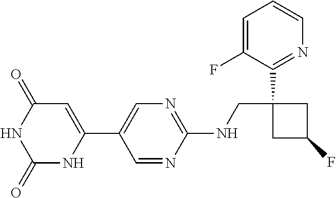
C1(NCC2(C3=NC=CC=C3F)CC(F)C2)=NC=C(C2=CC(=O)NC(=O)N2)C=N1
